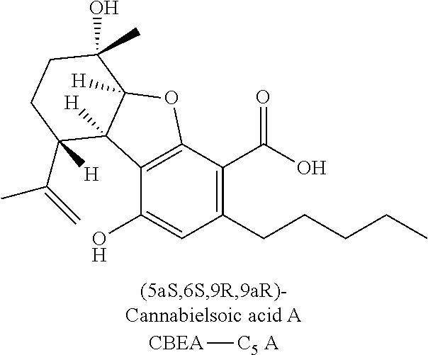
C12=C(C(C(O)=O)=C(CCCCC)C=C1O)OC1([H])C2([H])C(C(=C)C)([H])CCC1(O)C.[CBEA][C5 A]
